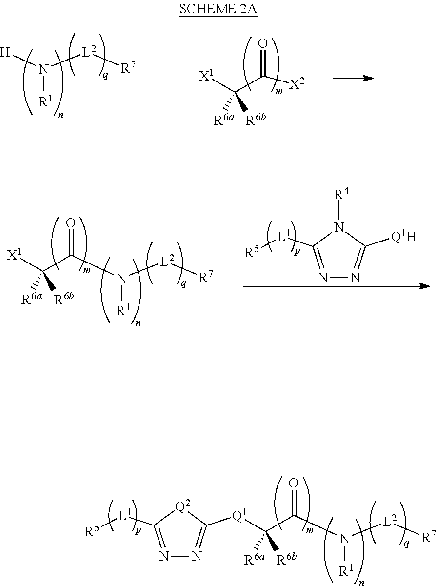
N([R1])([L2][R7])[H].[X1]C(C([X2])=O)([R6b])[R6a].[X1]C(C(=O)N([R1])[L2][R7])([R6b])[R6a].N1=C([L1][R5])N([R4])C([Q1H])=N1.N1=C([L1][R5])[Q2]C([Q1]C(C(=O)N([R1])[L2][R7])([R6b])[R6a])=N1
